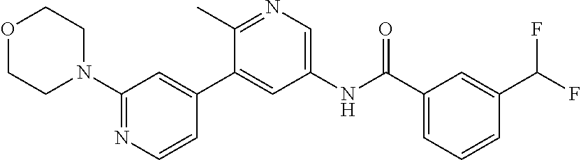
O1CCN(C2=NC=CC(C3=CC(NC(C4=CC=CC(C(F)F)=C4)=O)=CN=C3C)=C2)CC1
